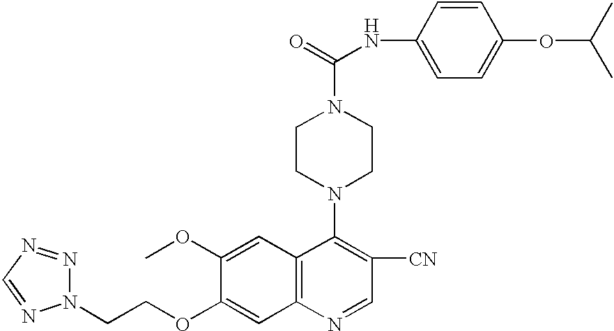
C(COC1=CC2=C(C=C1OC)C(N1CCN(C(=O)NC3=CC=C(OC(C)C)C=C3)CC1)=C([CN])C=N2)N1N=NC=N1
